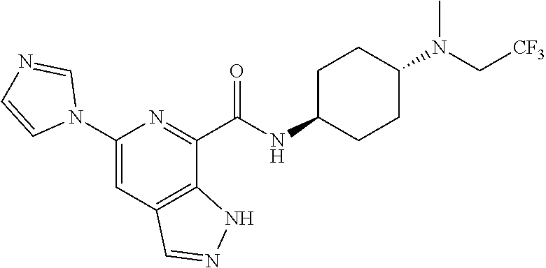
C1(N2C=NC=C2)=CC2=C(C(C(NC3CCC(N(C[CF3])C)CC3)=O)=N1)NN=C2
